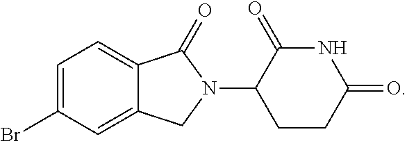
BrC1=CC=C2C(=C1)CN(C1CCC(=O)NC1=O)C2=O
